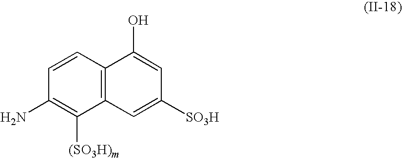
C1=CC(N)=C([(SO3H)m])C2=C1C(O)=CC([SO3H])=C2
